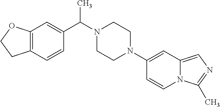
C12=C(C=CC(C(N3CCN(C4=CC5=CN=C(C)N5C=C4)CC3)C)=C1)CCO2
